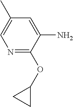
N1=C(OC2CC2)C(N)=CC(C)=C1
